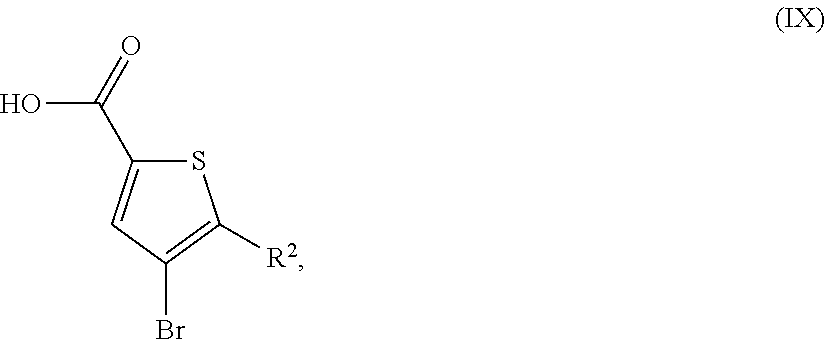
OC(C1=CC(Br)=C([R2])S1)=O
